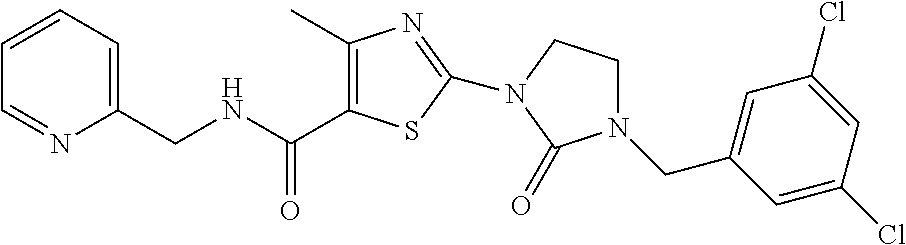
C1=CC=C(CNC(=O)C2=C(C)N=C(N3CCN(CC4=CC(Cl)=CC(Cl)=C4)C3=O)S2)N=C1
